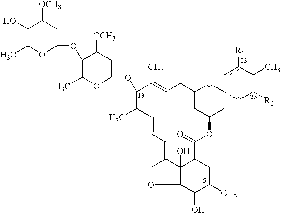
C1(C)C=CC=C2C3(O)C(C(=O)OC4CC(CC=C(C)C1OC1OC(C)C(OC5OC(C)C(O)C([OCH3])C5)C([OCH3])C1)OC1(C4)OC([R2])C(C)c([R1])c1)C=C(C)C(O)C3OC2
